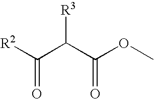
[R3]C(C(OC)=O)C([R2])=O
